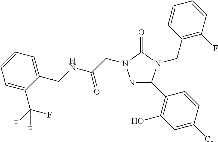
N1=C(C2=C(O)C=C(Cl)C=C2)N(CC2=C(F)C=CC=C2)C(=O)N1CC(NCC1=CC=CC=C1C(F)(F)F)=O
